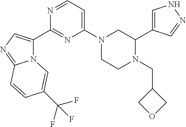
C1=C(C2CN(C3=CC=NC(C4=CN=C5N4C=C(C(F)(F)F)C=C5)=N3)CCN2CC2COC2)C=NN1
